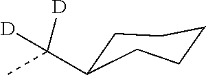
C1(C(C)([D])[D])CCCCC1
